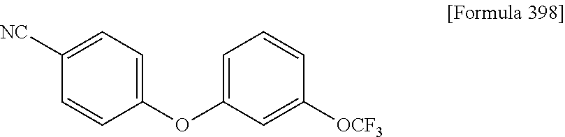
C1(OC2=CC=CC([OCF3])=C2)=CC=C([NC])C=C1
